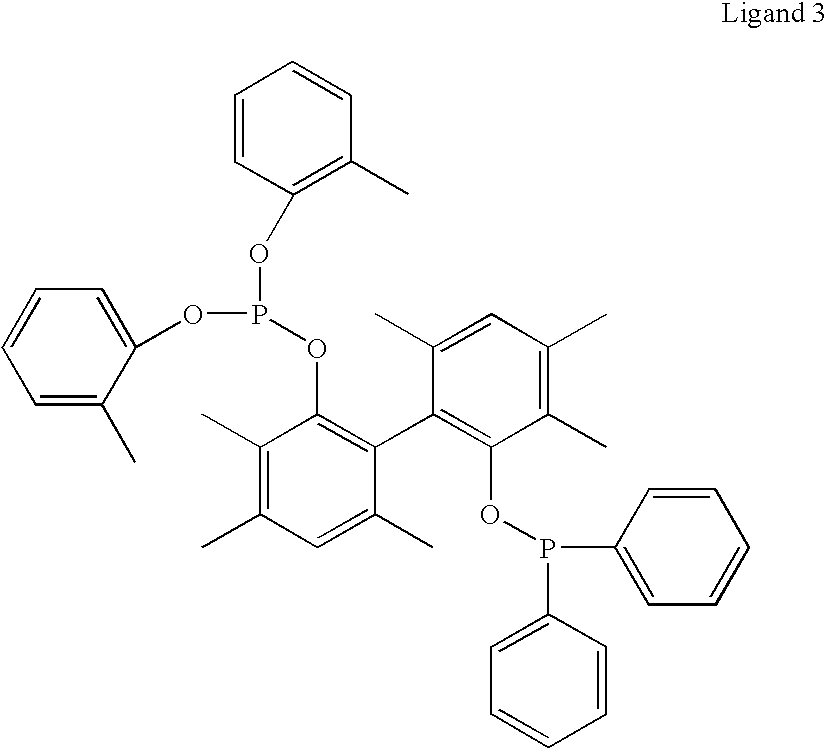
C1=C(C)C(OP(OC2=C(C3=C(OP(C4=CC=CC=C4)C4=CC=CC=C4)C(C)=C(C)C=C3C)C(C)=CC(C)=C2C)OC2=C(C)C=CC=C2)=CC=C1
